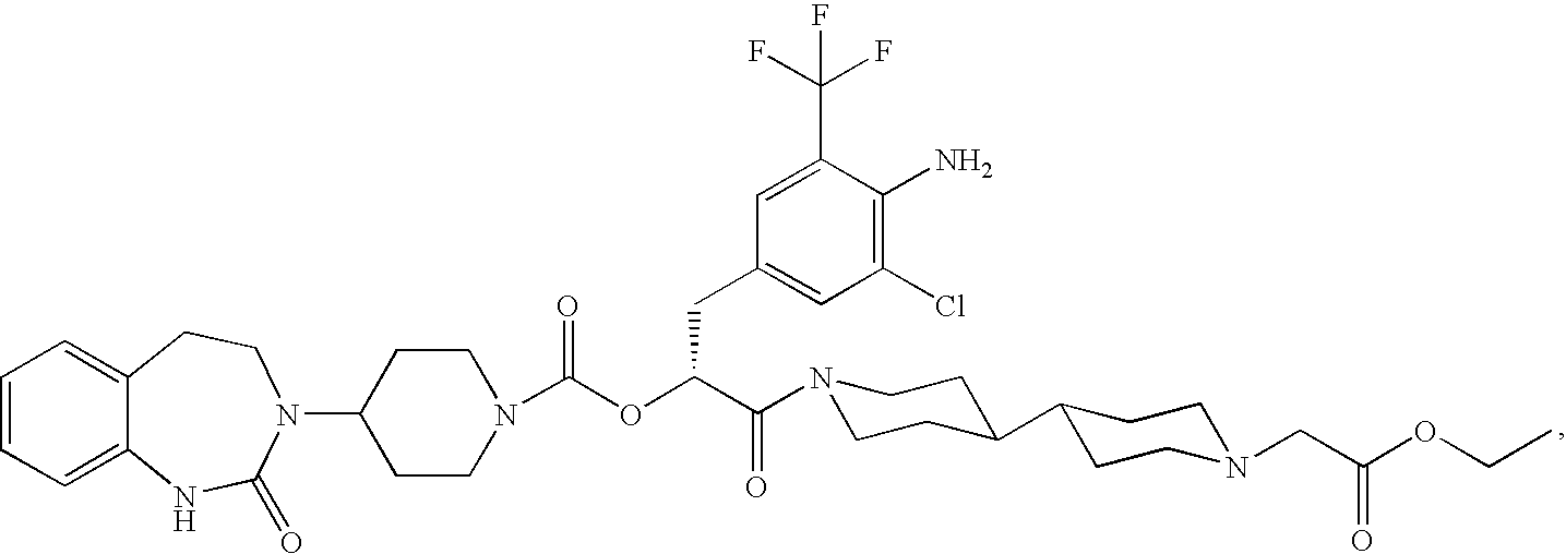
C1=CC=C2C(=C1)CCN(C1CCN(C(OC(C(=O)N3CCC(C4CCN(CC(OCC)=O)CC4)CC3)CC3=CC(Cl)=C(N)C(C(F)(F)F)=C3)=O)CC1)C(=O)N2
